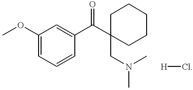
C1(OC)=CC=CC(C(C2(CN(C)C)CCCCC2)=O)=C1.[H]Cl
